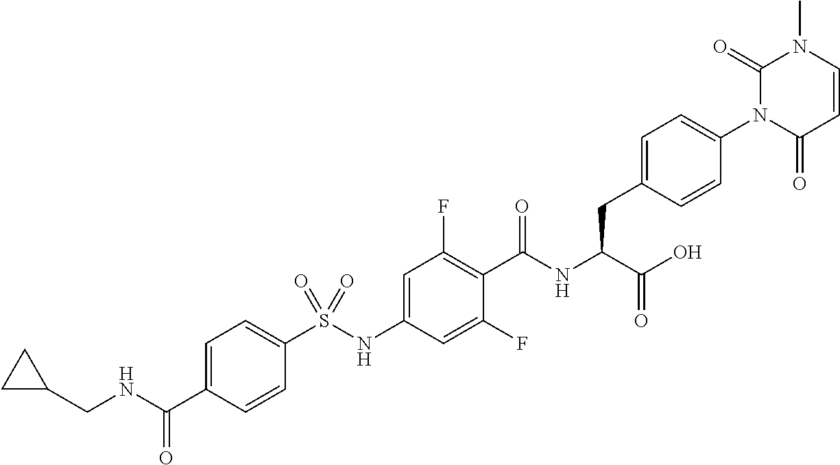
C1=CC(=O)N(C2=CC=C(CC(C(=O)O)NC(=O)C3=C(F)C=C(NS(C4=CC=C(C(NCC5CC5)=O)C=C4)(=O)=O)C=C3F)C=C2)C(=O)N1C
